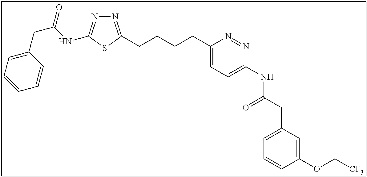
N1=C(CCCCC2=CC=C(NC(CC3=CC=CC(OC[CF3])=C3)=O)N=N2)SC(NC(CC2=CC=CC=C2)=O)=N1
